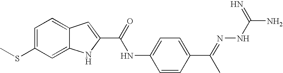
C1=C(SC)C=C2C(=C1)C=C(C(=O)NC1=CC=C(C(=NNC(=N)N)C)C=C1)N2
